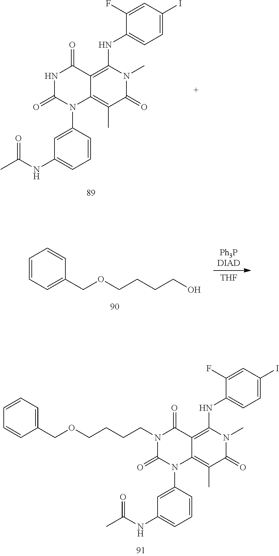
C1(=O)N(C2=CC(NC(C)=O)=CC=C2)C2=C(C)C(=O)N(C)C(NC3=CC=C(I)C=C3F)=C2C(=O)N1CCCCOCC1=CC=CC=C1.N1C(=O)N(C2=CC(NC(C)=O)=CC=C2)C2=C(C)C(=O)N(C)C(NC3=CC=C(I)C=C3F)=C2C1=O.[Ph3PDIAD].[THF].C1=CC=C(COCCCCO)C=C1
